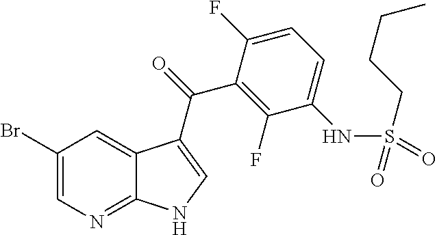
C1(Br)=CN=C2C(=C1)C(C(=O)C1=C(F)C(NS(=O)(CCCC)=O)=CC=C1F)=CN2
